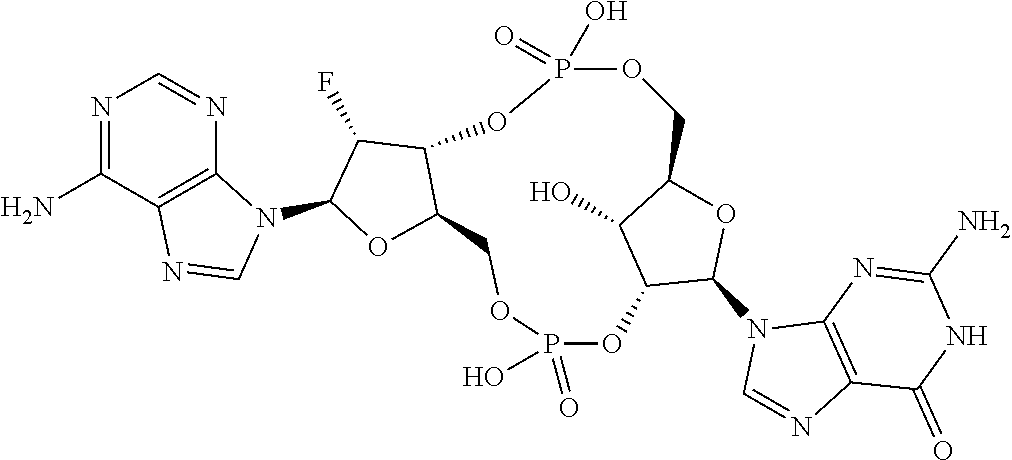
N1=C(N)C2=C(N=C1)N(C1OC3C(C1F)OP(O)(=O)OCC1OC(N4C=NC5=C4N=C(N)NC5=O)C(OP(=O)(O)OC3)C1O)C=N2
